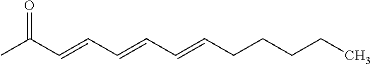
O=C(C=CC=CC=CCCCCC)C
